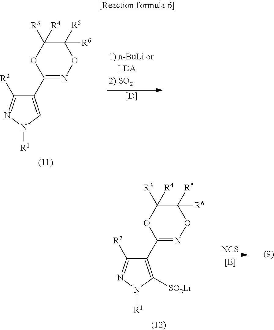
C1(C2=NOC([R5])([R6])C([R3])([R4])O2)=CN([R1])N=C1[R2].[[D]].C1(C2=NOC([R5])([R6])C([R3])([R4])O2)=C([SO2Li])N([R1])N=C1[R2].[NCS]
